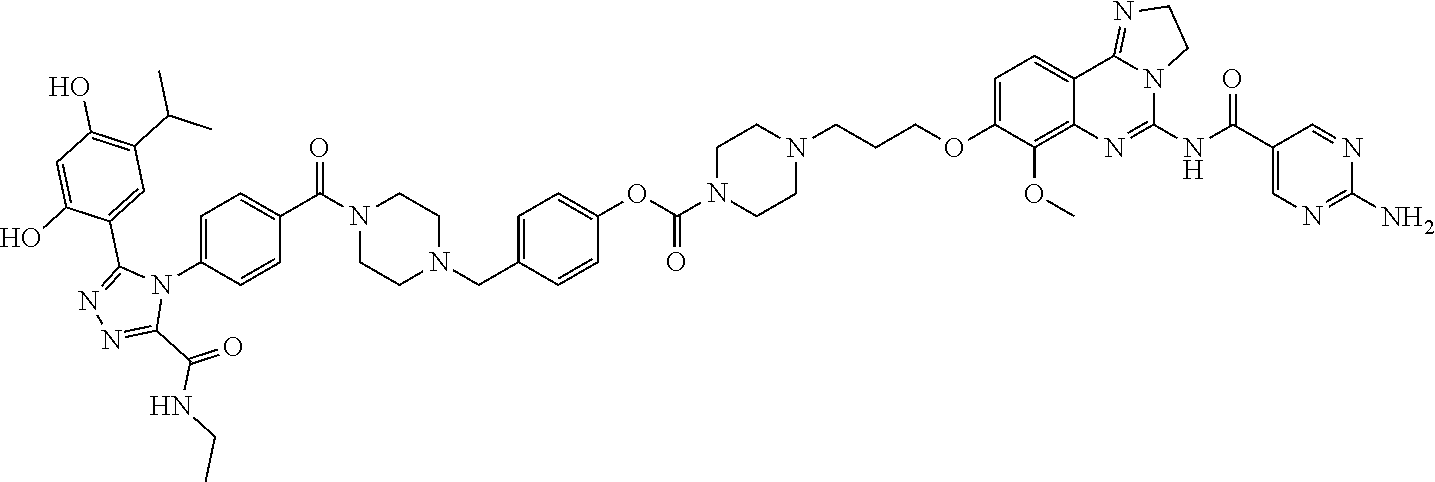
C1=CC(C(N2CCN(CC3=CC=C(OC(N4CCN(CCCOC5=CC=C6C7=NCCN7C(NC(C7=CN=C(N)N=C7)=O)=NC6=C5OC)CC4)=O)C=C3)CC2)=O)=CC=C1N1C(C2=CC(C(C)C)=C(O)C=C2O)=NN=C1C(NCC)=O
